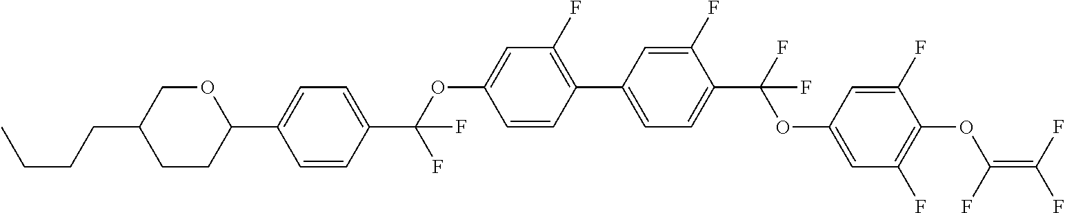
C1(C2=C(F)C=C(OC(C3=CC=C(C4OCC(CCCC)CC4)C=C3)(F)F)C=C2)=CC=C(C(F)(OC2=CC(F)=C(OC(=C(F)F)F)C(F)=C2)F)C(F)=C1
